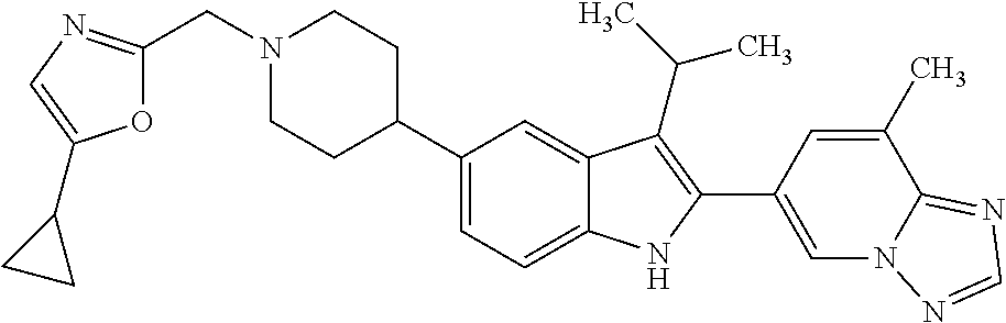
C1(C2CCN(CC3=NC=C(C4CC4)O3)CC2)=CC=C2C(=C1)C(C(C)C)=C(C1=CN3C(=NC=N3)C(C)=C1)N2
